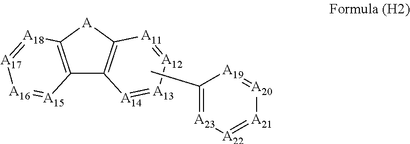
C12=C([A]C3=C1[A14]=[A13][A12]=[A11]3)[A18]=[A17][A16]=[A15]2.CC1=[A23][A22]=[A21][A20]=[A19]1
